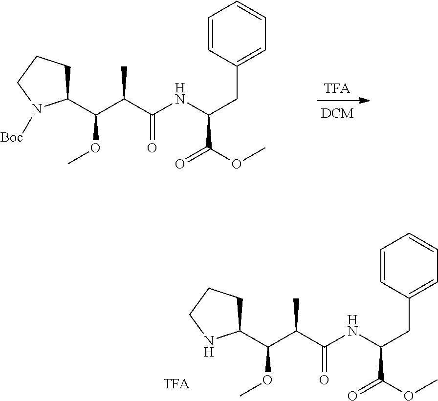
C1=CC(CC(C(=O)OC)NC(C(C(C2CCCN2[Boc])OC)C)=O)=CC=C1.C1=CC(CC(C(=O)OC)NC(C(C(C2CCCN2)OC)C)=O)=CC=C1
